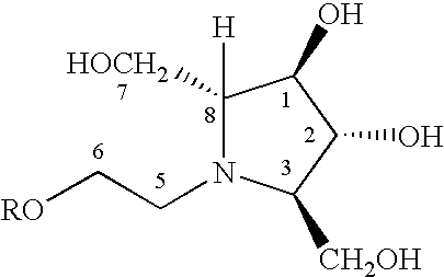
C1([HOCH2])([H])N(CC[RO])C([CH2OH])C(O)C1O
